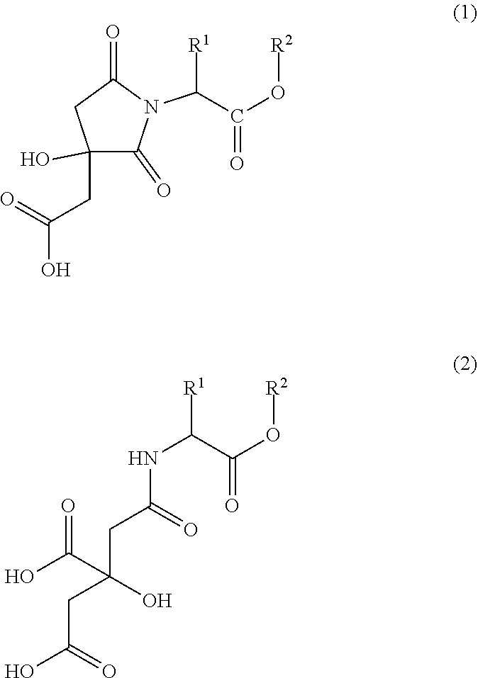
C1(CC(O)=O)(O)C(=O)N(C(C(O[R2])=O)[R1])C(=O)C1.N(C(C(O[R2])=O)[R1])C(CC(O)(C(O)=O)CC(O)=O)=O
